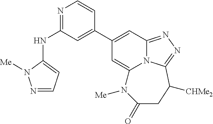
N(C1=NC=CC(C2=CC3=NN=C4N3C(=C2)N([Me])C(=O)CC4[CHMe2])=C1)C1=CC=NN1[Me]
